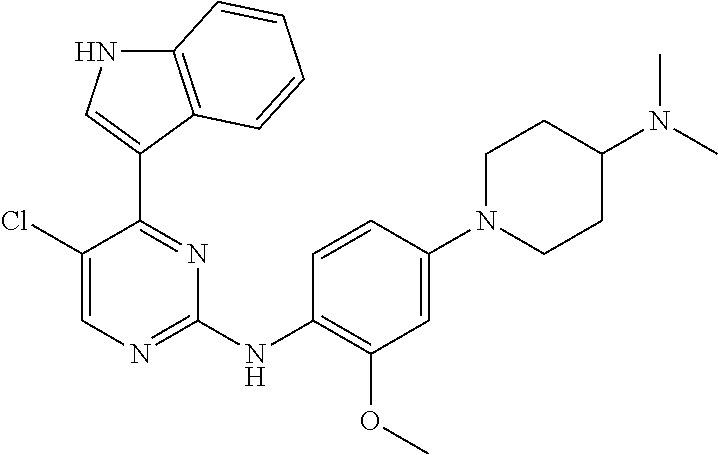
C1(Cl)=CN=C(NC2=C(OC)C=C(N3CCC(N(C)C)CC3)C=C2)N=C1C1=CNC2=C1C=CC=C2
